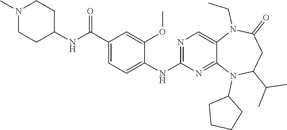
N1(C)CCC(NC(C2=CC=C(NC3=NC=C4C(=N3)N(C3CCCC3)C(C(C)C)CC(=O)N4CC)C(OC)=C2)=O)CC1
